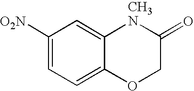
[O2N]C1=CC=C2C(=C1)[CH3N]C(=O)CO2
